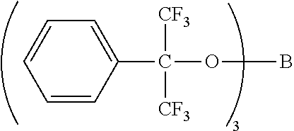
O(C(C1=CC=CC=C1)([CF3])[CF3])B
